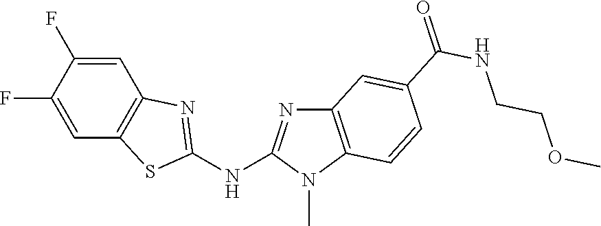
C1(F)=CC2=C(C=C1F)N=C(NC1=NC3=C(N1C)C=CC(C(NCCOC)=O)=C3)S2
